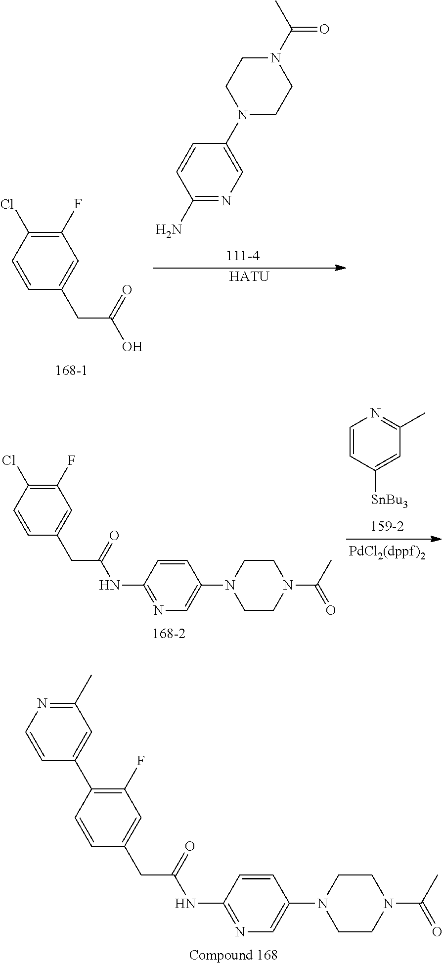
N1(C(C)=O)CCN(C2=CN=C(N)C=C2)CC1.[HATU].C1(F)=C(Cl)C=CC(CC(O)=O)=C1.C1=CC([SnBu3])=CC(C)=N1.C1(F)=C(Cl)C=CC(CC(NC2=NC=C(N3CCN(C(C)=O)CC3)C=C2)=O)=C1.C1(F)=C(C2=CC(C)=NC=C2)C=CC(CC(NC2=NC=C(N3CCN(C(C)=O)CC3)C=C2)=O)=C1
